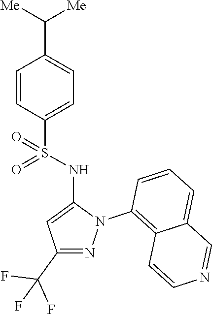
C1=CC(S(NC2=CC(C(F)(F)F)=NN2C2=C3C(=CC=C2)C=NC=C3)(=O)=O)=CC=C1C([Me])[Me]
